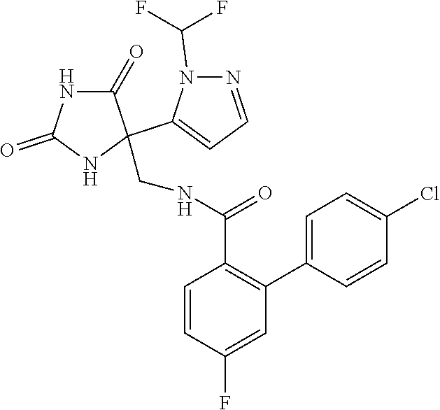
N1=CC=C(C2(CNC(C3=C(C4=CC=C(Cl)C=C4)C=C(F)C=C3)=O)C(=O)NC(=O)N2)N1C(F)F
